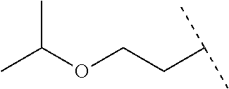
CC(OCCC(C)C)C
